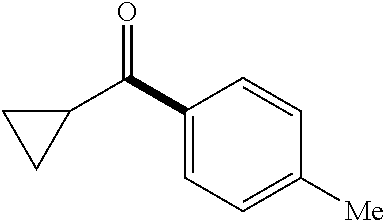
C1(C(C2CC2)=O)=CC=C([Me])C=C1
